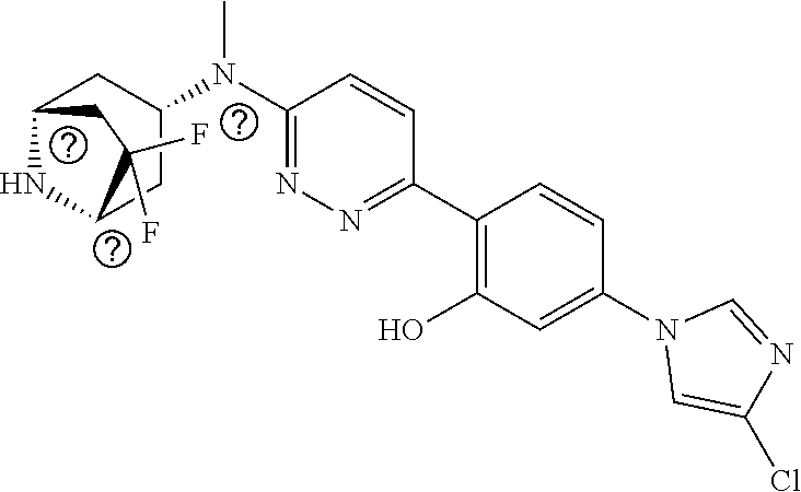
C1(C2=C(O)C=C(N3C=C(Cl)N=C3)C=C2)=NN=C(N(C2CC3NC(C2)C(F)(F)C3)C)C=C1
